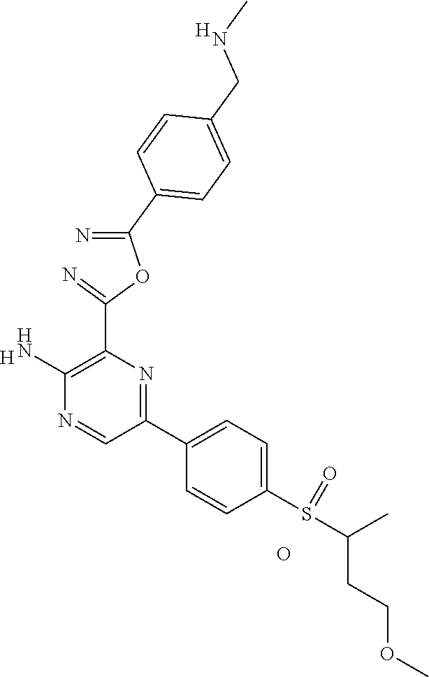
[H].C1(N)=C(C(=N)OC(=N)C2=CC=C(CNC)C=C2)N=C(C2=CC=C(S(C(CCOC)C)=O)C=C2)C=N1.O.[H]
